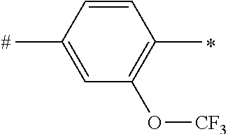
C1=CC(C)=CC(O[CF3])=C1C
